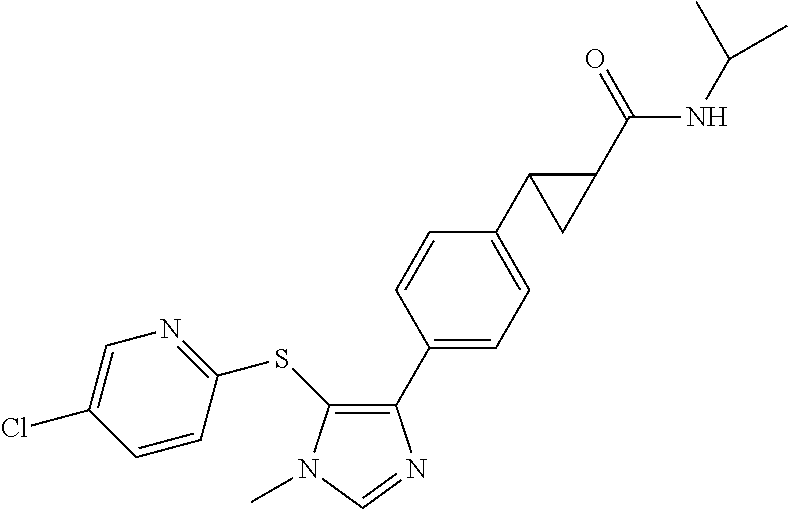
C1(SC2=NC=C(Cl)C=C2)=C(C2=CC=C(C3CC3C(=O)NC(C)C)C=C2)N=CN1C
